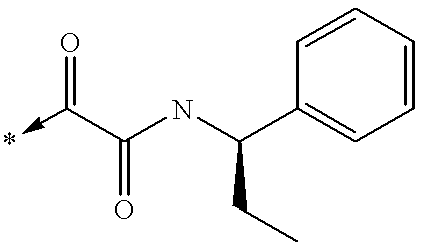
*<-C(C(NC(C1=CC=CC=C1)CC)=O)=O
